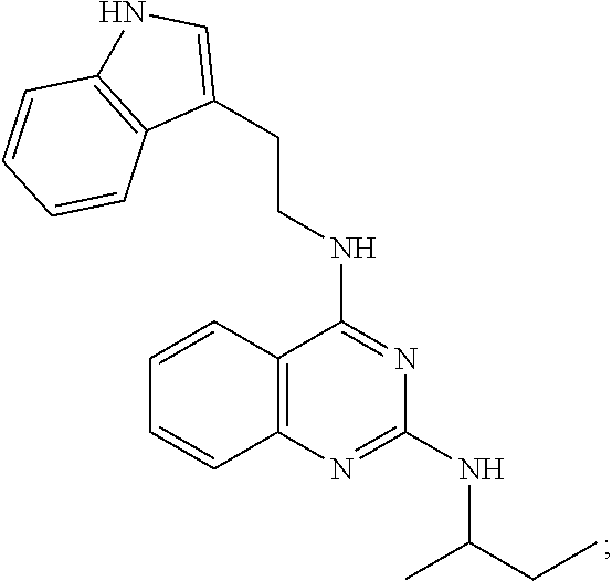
C1=CC2=C(C=C1)N=C(NC(CC)C)N=C2NCCC1=CNC2=C1C=CC=C2
